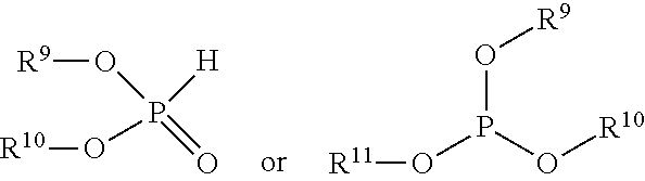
P([H])(O[R9])(=O)O[R10].O(P(O[R10])O[R9])[R11]
